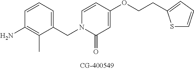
C1=CC=C(CN2C(=O)C=C(OCCC3=CC=CS3)C=C2)C(C)=C1N
